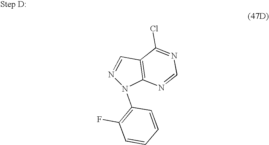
C12=C(N(C3=C(F)C=CC=C3)N=C1)N=CN=C2Cl
